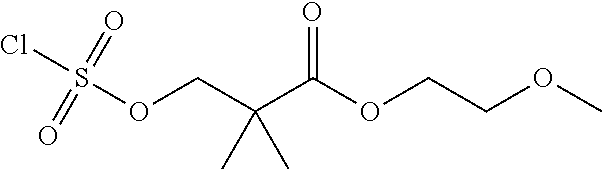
O(C(C(COS(Cl)(=O)=O)(C)C)=O)CCOC
